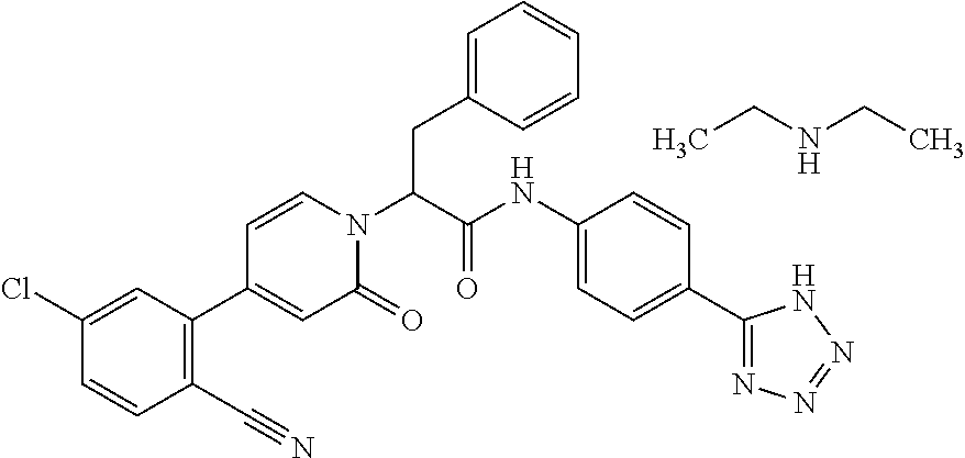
C(C(N1C=CC(C2=C(C#N)C=CC(Cl)=C2)=CC1=O)C(NC1=CC=C(C2=NN=NN2)C=C1)=O)C1=CC=CC=C1.CCNCC
